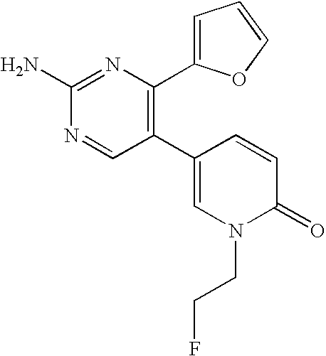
C1(N)=NC(C2=CC=CO2)=C(C2=CN(CCF)C(=O)C=C2)C=N1
